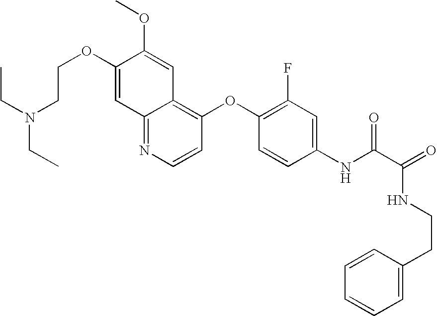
C(OC1=CC2=NC=CC(OC3=C(F)C=C(NC(C(=O)NCCC4=CC=CC=C4)=O)C=C3)=C2C=C1OC)CN(CC)CC
